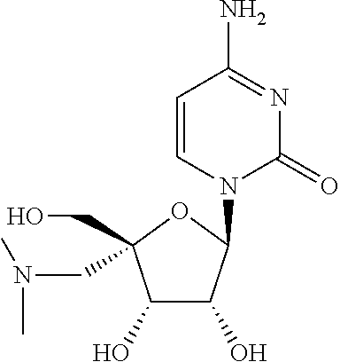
C1=CN(C2C(O)C(O)C(CO)(CN(C)C)O2)C(=O)N=C1N
